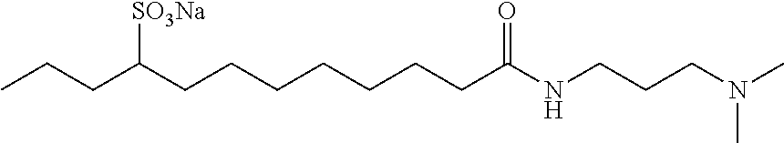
C(CCCCCCC(NCCCN(C)C)=O)C(CCC)[SO3Na]
